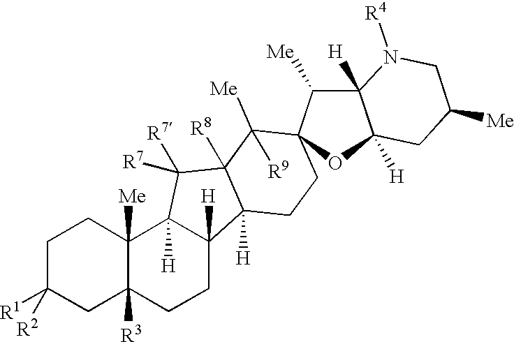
[R1]C1([R2])CC2([R3])C([Me])(CC1)C1([H])C([H])(CC2)C2([H])C([R8])(C1([R7])[R7])C([Me])([R9])C1(CC2)C([Me])C2([H])C([H])(O1)CC([Me])CN2[R4]
